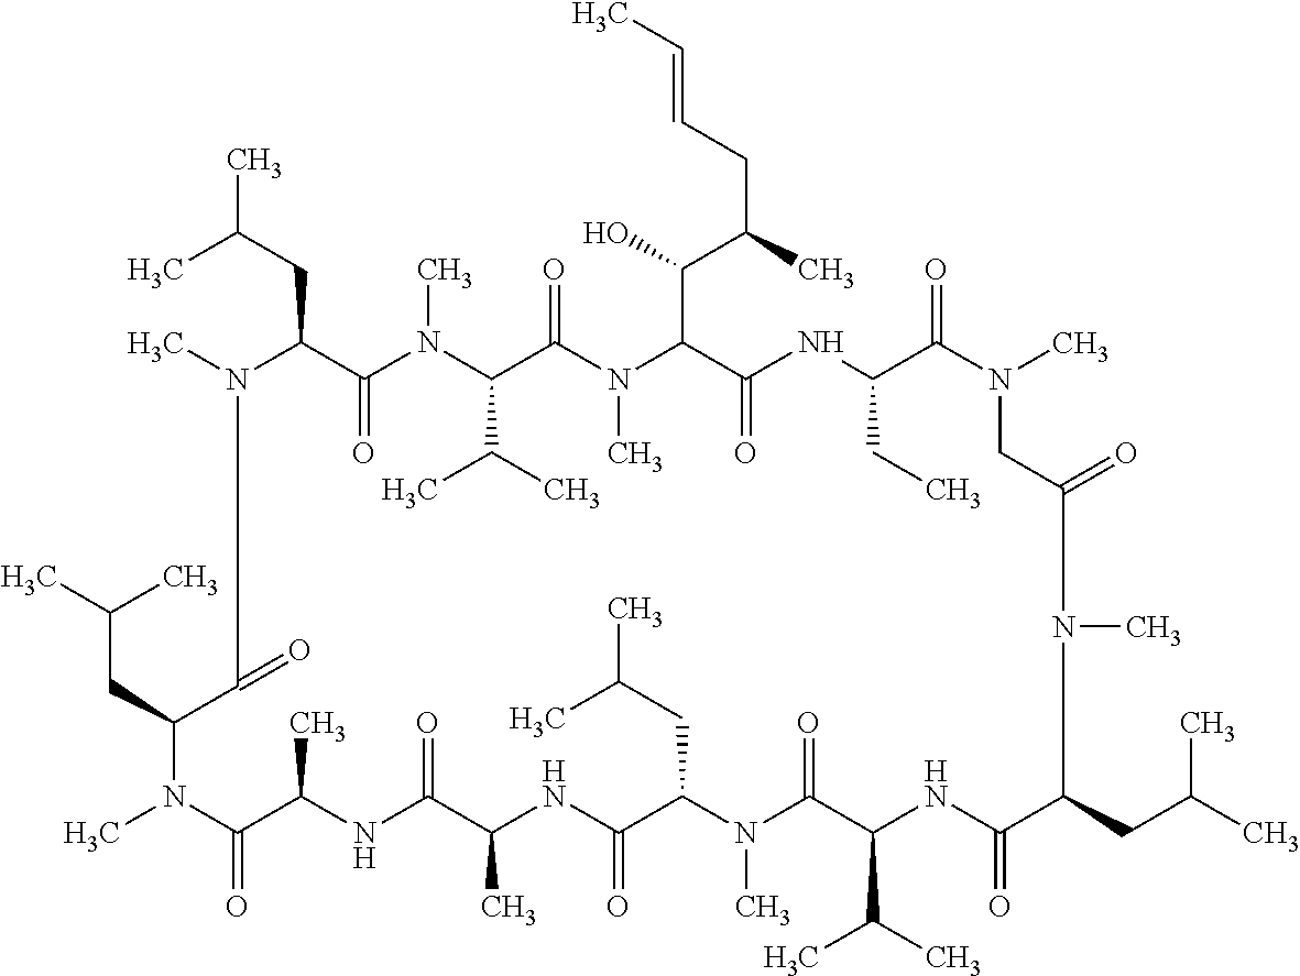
CC(CC1N(C)C(=O)C(CC(C)C)N(C)C(=O)C(C)NC(=O)C(C)NC(=O)C(CC(C)C)N(C)C(=O)C(C(C)C)NC(=O)C(CC(C)C)N(C)C(=O)CN(C)C(=O)C(CC)NC(=O)C(C(C(CC=CC)C)O)N(C)C(=O)C(C(C)C)N(C)C1=O)C
